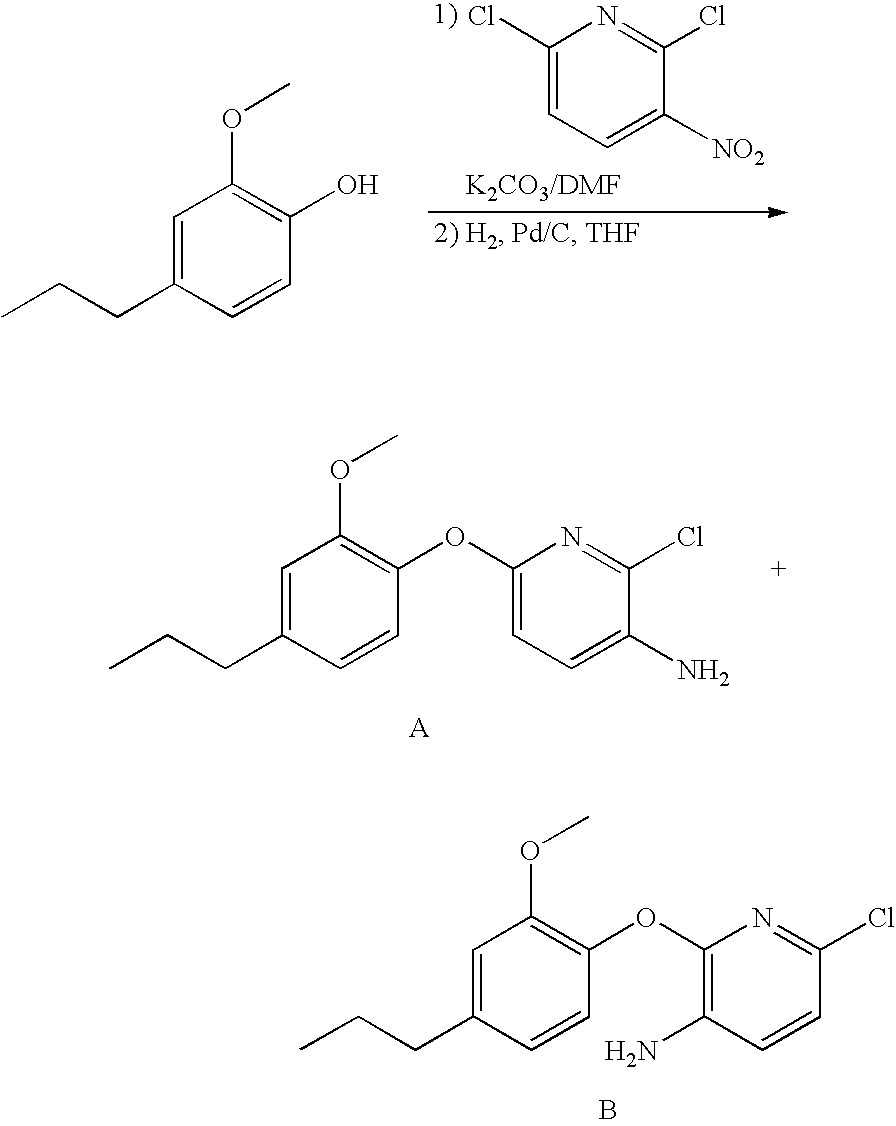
C1=C(CCC)C=CC(O)=C1OC.C1(Cl)=CC=C([NO2])C(Cl)=N1.C1=C(CCC)C=CC(OC2=CC=C(N)C(Cl)=N2)=C1OC.C1=C(CCC)C=CC(OC2=C(N)C=CC(Cl)=N2)=C1OC.B
